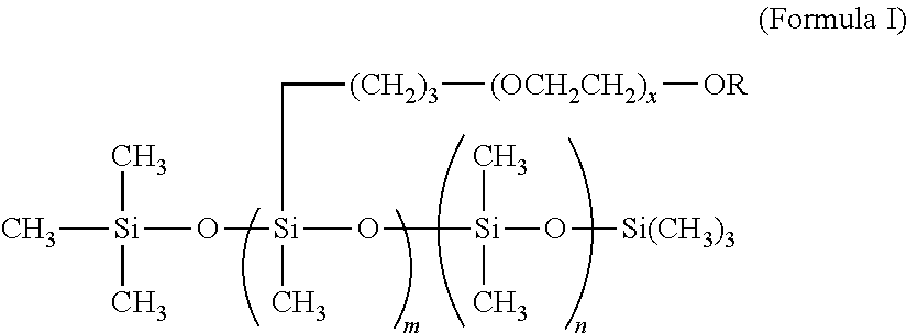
C[Si](O[Si](O[Si](C)(C)O[Si(CH3)3])(C[(CH2)3][(OCH2CH2)x][OR])C)(C)C
